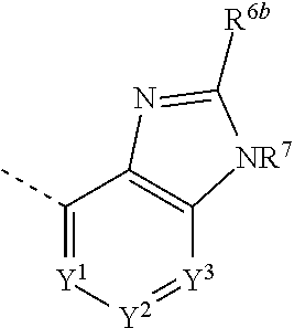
C1(C)=[Y1][Y2]=[Y3]C2=C1N=C([R6b])[NR7]2
